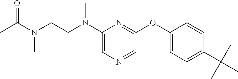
C1(N(CCN(C(C)=O)C)C)=CN=CC(OC2=CC=C(C(C)(C)C)C=C2)=N1
